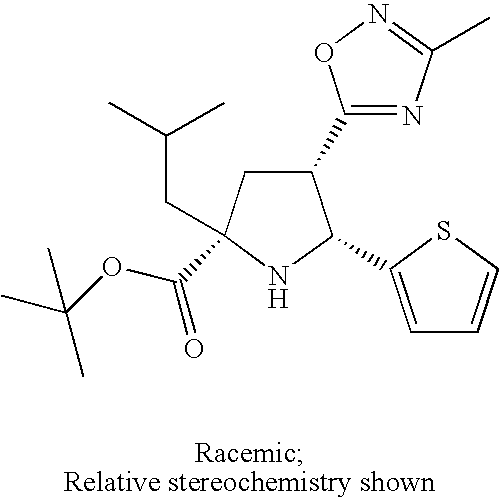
C1(C2=NC(C)=NO2)CC(CC(C)C)(C(OC(C)(C)C)=O)NC1C1=CC=CS1
